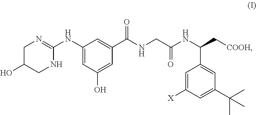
C1C(O)CNC(NC2=CC(O)=CC(C(=O)NCC(NC(C3=CC(C(C)(C)C)=CC([X])=C3)C[COOH])=O)=C2)=N1
